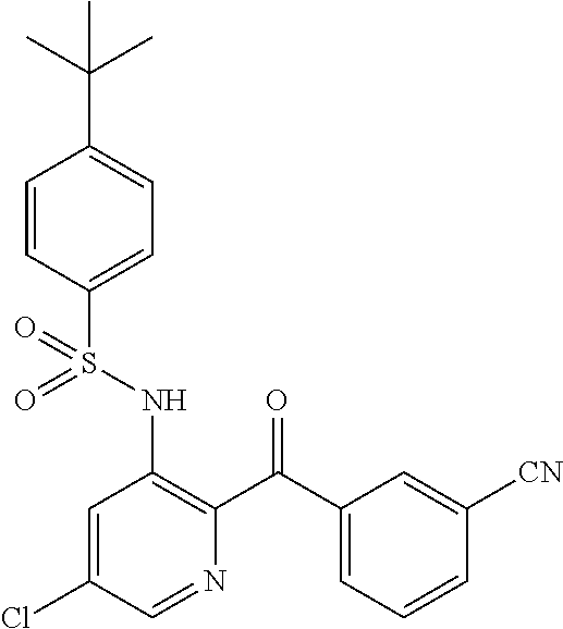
C1=CC(S(NC2=C(C(C3=CC=CC([CN])=C3)=O)N=CC(Cl)=C2)(=O)=O)=CC=C1C(C)(C)C
